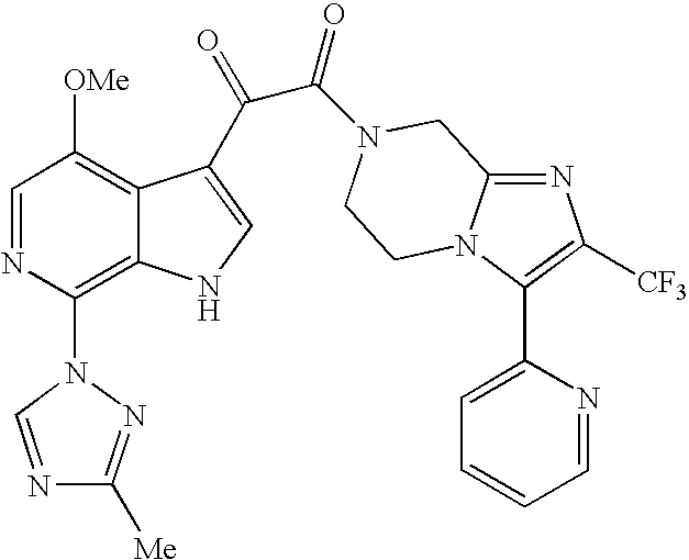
C1=NC(N2N=C([Me])N=C2)=C2C(=C1[OMe])C(C(=O)C(=O)N1CC3=NC([CF3])=C(C4=CC=CC=N4)N3CC1)=CN2
